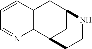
C1=CC2=C(N=C1)C1CC(C2)NCC1
